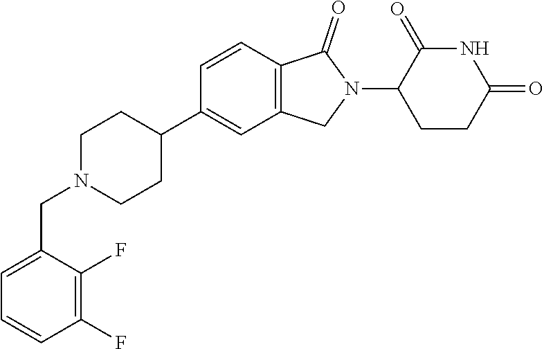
C1N(CC2=CC=CC(F)=C2F)CCC(C2=CC3=C(C=C2)C(=O)N(C2CCC(=O)NC2=O)C3)C1
